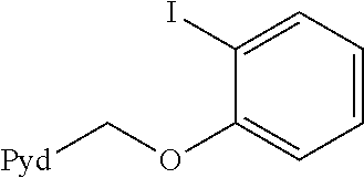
C1=CC=C(I)C(OC[Pyd])=C1
